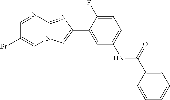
C1=NC2=NC(C3=CC(NC(=O)C4=CC=CC=C4)=CC=C3F)=CN2C=C1Br
